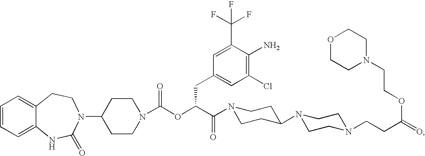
C1=CC=C2C(=C1)CCN(C1CCN(C(OC(C(=O)N3CCC(N4CCN(CCC(=O)OCCN5CCOCC5)CC4)CC3)CC3=CC(Cl)=C(N)C(C(F)(F)F)=C3)=O)CC1)C(=O)N2
